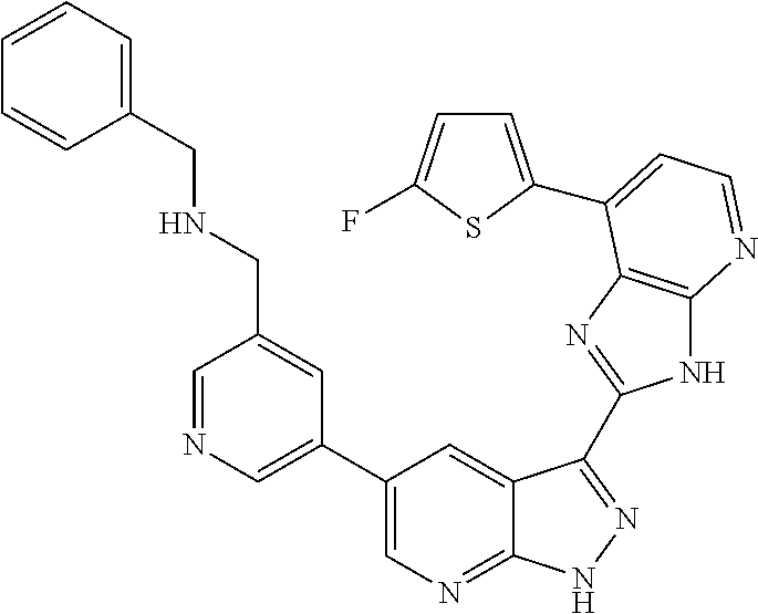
C1=NC=C(C2=CN=C3C(=C2)C(C2=NC4=C(N2)N=CC=C4C2=CC=C(F)S2)=NN3)C=C1CNCC1=CC=CC=C1
